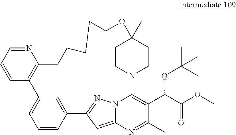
N1=CC=CC2=C1CCCCCOC1(C)CCN(C3=C(C(C(OC)=O)OC(C)(C)C)C(C)=NC4=CC(=NN43)C3=CC2=CC=C3)CC1
